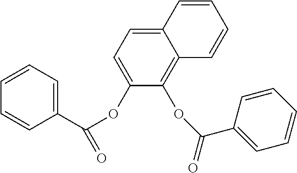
C12=CC=C(OC(=O)C3=CC=CC=C3)C(OC(=O)C3=CC=CC=C3)=C1C=CC=C2
